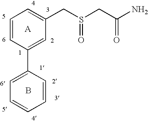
C1(C2=CC=CC=C2)=CC(CS(CC(=O)N)=O)=CC=C1.B
